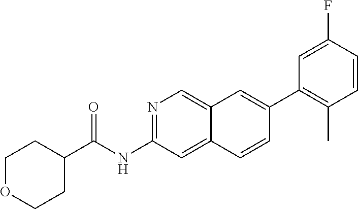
N1=C(NC(=O)C2CCOCC2)C=C2C(=C1)C=C(C1=C(C)C=CC(F)=C1)C=C2
